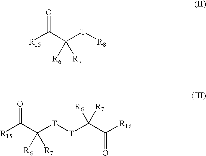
[R15]C(C([T][R8])([R6])[R7])=O.[R15]C(C([T][T]C(C([R16])=O)([R6])[R7])([R6])[R7])=O
